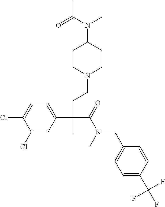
C1(Cl)=CC(C(CCN2CCC(N(C(=O)C)C)CC2)(C(=O)N(CC2=CC=C(C(F)(F)F)C=C2)C)C)=CC=C1Cl
